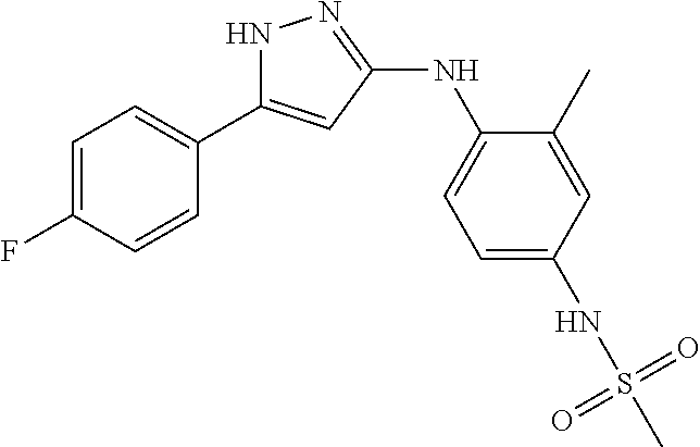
N1C(C2=CC=C(F)C=C2)=CC(NC2=CC=C(NS(C)(=O)=O)C=C2C)=N1
